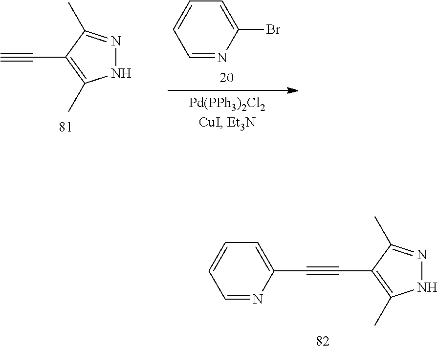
N1N=C(C)C(C#C)=C1C.C1=NC(Br)=CC=C1.N1N=C(C)C(C#CC2=CC=CC=N2)=C1C
